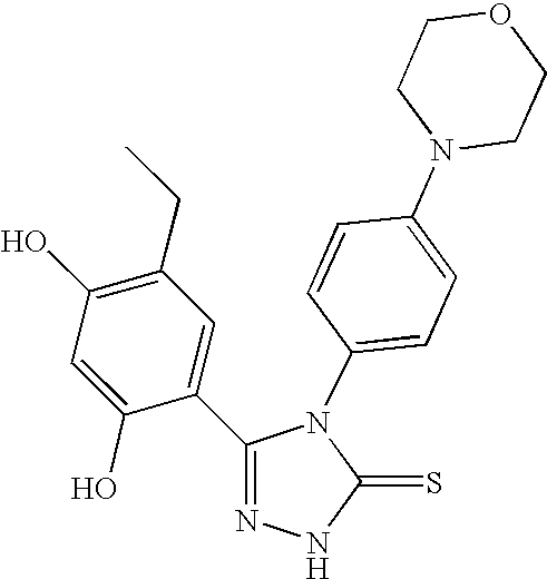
C1(O)=C(CC)C=C(C2=NNC(=S)N2C2=CC=C(N3CCOCC3)C=C2)C(O)=C1
